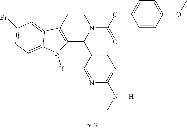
C12=C(CCN(C(OC3=CC=C(OC)C=C3)=O)C1C1=CN=C(N([H])C)N=C1)C1=CC(Br)=CC=C1N2[H]
